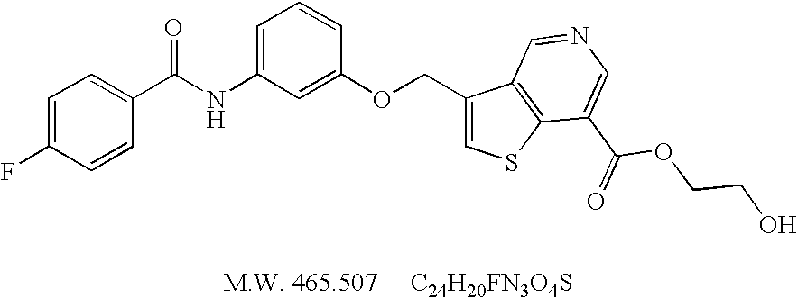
C1=C(NC(=O)C2=CC=C(F)C=C2)C=C(OCC2=CSC3=C2C=NC=C3C(=O)OCCO)C=C1
